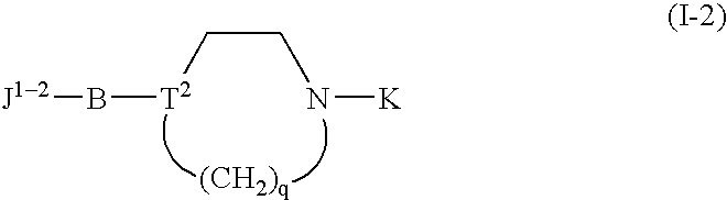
[J12]B[T2]CCN[K]
